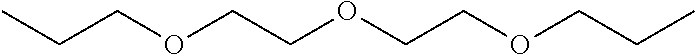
CCCOCCOCCOCCC
